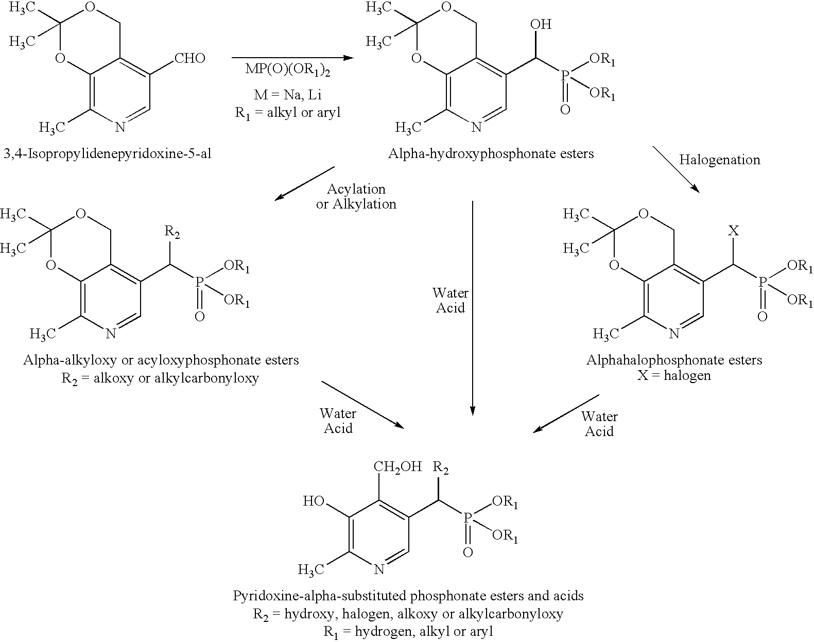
C1(O)=C(C)N=CC(C(P([OR1])([OR1])=O)[R2])=C1[CH2OH].C1(C)(C)OC2=C(C)N=CC([CHO])=C2CO1.C1(C)(C)OC2=C(C)N=CC(C(P([OR1])([OR1])=O)O)=C2CO1.C1(C)(C)OC2=C(C)N=CC(C(P([OR1])([OR1])=O)[X])=C2CO1.C1(C)(C)OC2=C(C)N=CC(C(P([OR1])([OR1])=O)[R2])=C2CO1
